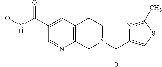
C12=C(C=C(C(NO)=O)C=N1)CCN(C(=O)C1=CSC(C)=N1)C2
